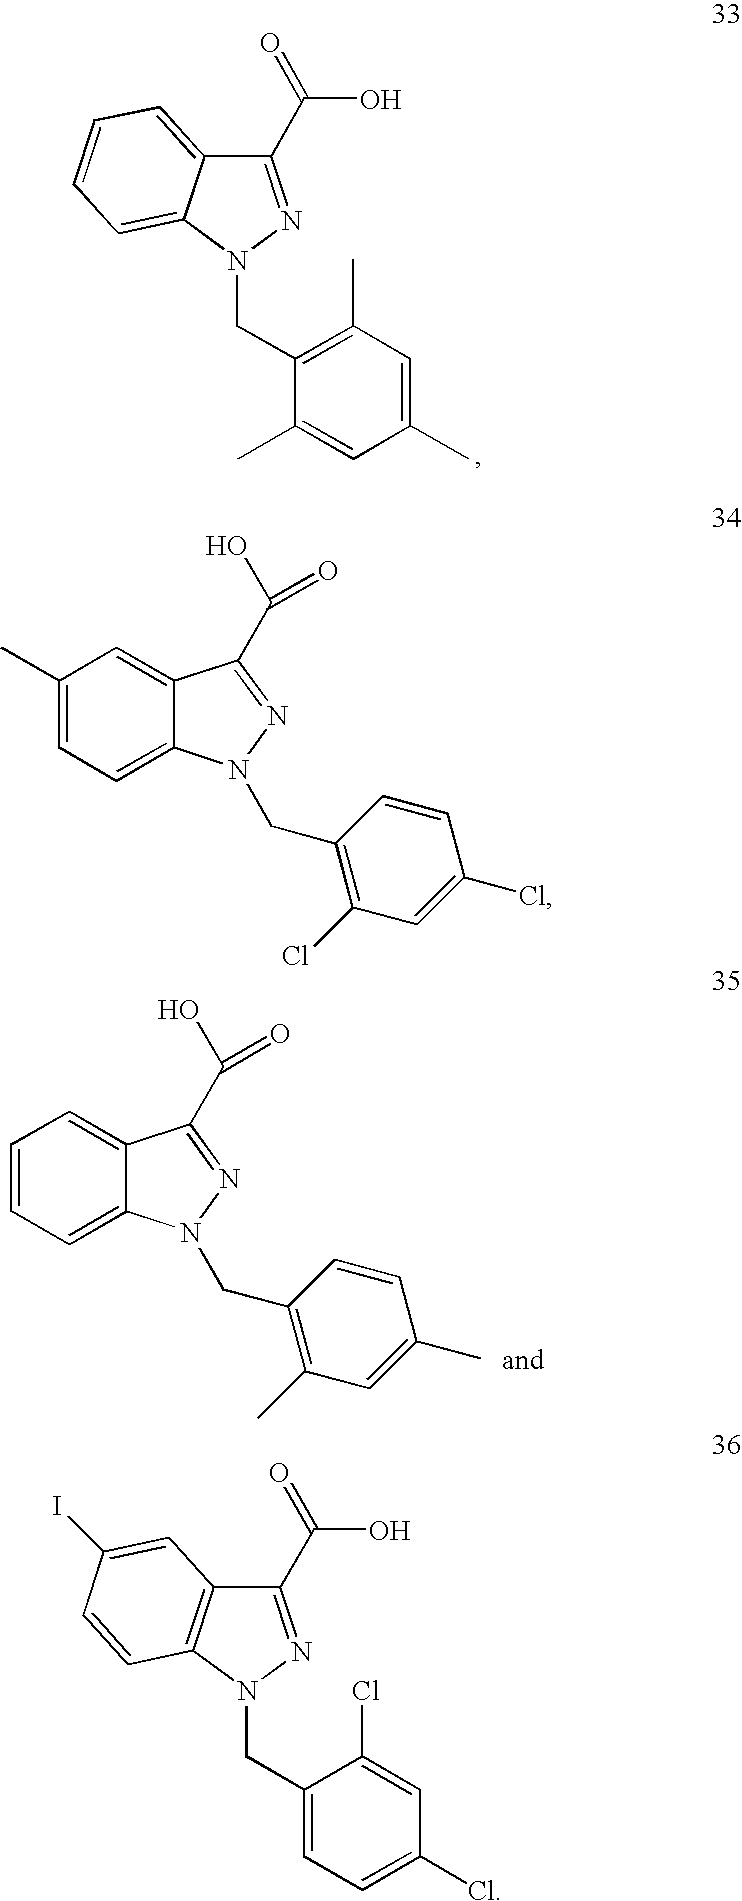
C1(C(=O)O)=NN(CC2=C(C)C=C(C)C=C2C)C2=CC=CC=C12.C1=CC=C2C(=C1)C(C(O)=O)=NN2CC1=C(C)C=C(C)C=C1.C1(C)=CC=C2C(=C1)C(C(O)=O)=NN2CC1=C(Cl)C=C(Cl)C=C1.C1(C(=O)O)=NN(CC2=CC=C(Cl)C=C2Cl)C2=C1C=C(I)C=C2
